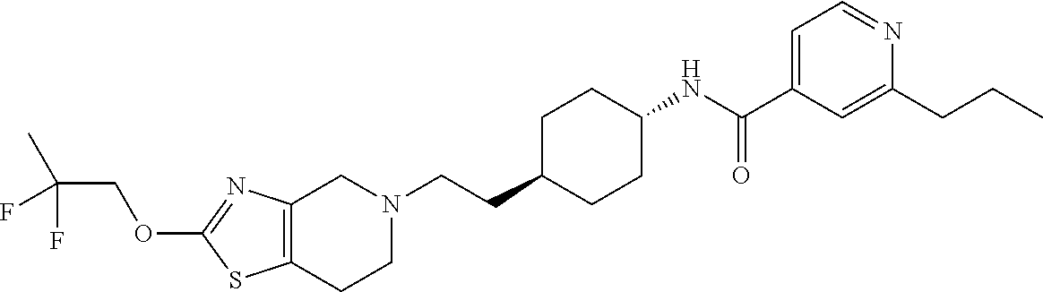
C12=C(CCN(CCC3CCC(NC(C4=CC=NC(CCC)=C4)=O)CC3)C1)SC(OCC(C)(F)F)=N2
